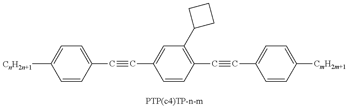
C1=CC(C#CC2=CC(C3CCC3)=C(C#CC3=CC=C([CmH2m+1])C=C3)C=C2)=CC=C1[CnH2n+1]
